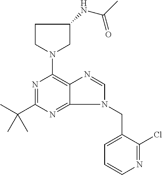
C1CN(C2=C3C(=NC(C(C)(C)C)=N2)N(CC2=CC=CN=C2Cl)C=N3)CC1NC(C)=O
